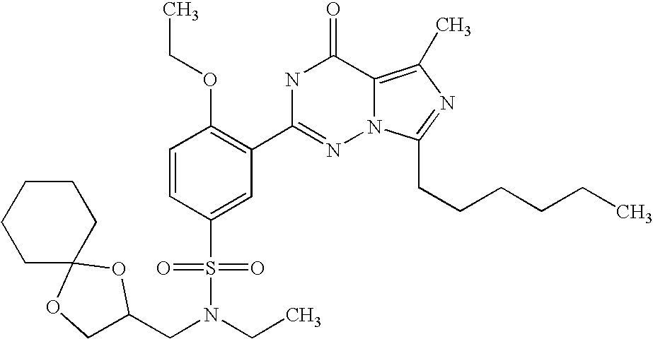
C1=CC(S(N(CC2COC3(CCCCC3)O2)CC)(=O)=O)=CC(C2=NN3C(=C(C)N=C3CCCCCC)C(=O)N2)=C1OCC
